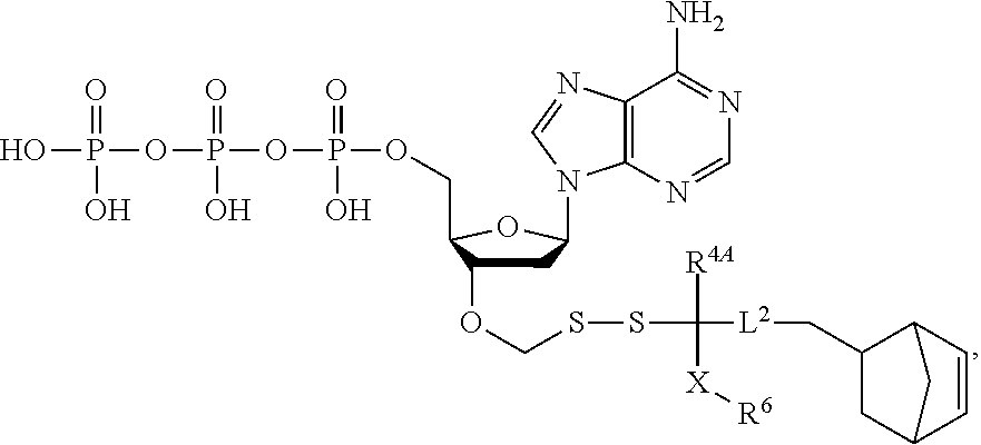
OP(=O)(O)OP(=O)(O)OP(=O)(O)OCC1C(OCSSC([R4A])([L2]CC2CC3C=CC2C3)[X][R6])CC(N2C3=C(C(N)=NC=N3)N=C2)O1
